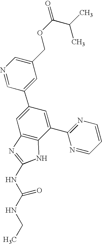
N1=CC(C2=CC3=C(C(C4=NC=CC=N4)=C2)NC(NC(NCC)=O)=N3)=CC(COC(C(C)C)=O)=C1
